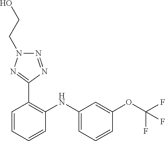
C1=C(OC(F)(F)F)C=CC=C1NC1=C(C2=NN(CCO)N=N2)C=CC=C1
